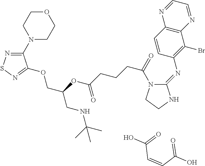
O1CCN(C2=NSN=C2OCC(CNC(C)(C)C)OC(CCCC(=O)N2C(=NC3=C(Br)C4=C(C=C3)N=CC=N4)NCC2)=O)CC1.O=C(C=CC(=O)O)O
